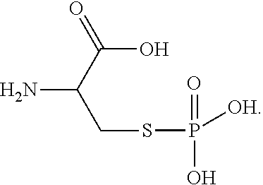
NC(C(O)=O)CSP(=O)(O)[OH]
